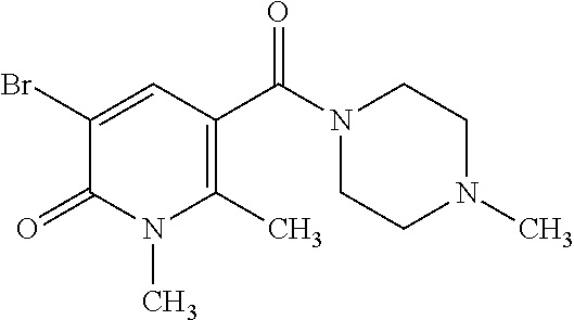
C1(Br)=CC(C(N2CCN(C)CC2)=O)=C(C)N(C)C1=O
